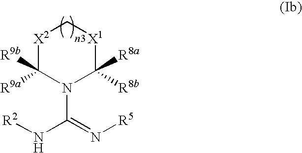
C1([R9b])([R9a])[X2]C[X1]C([R8b])([R8a])N1C(=N[R5])N[R2]
